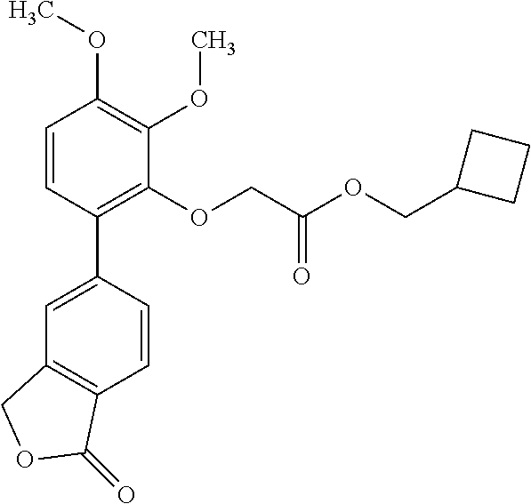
C1=C(C2=C(OCC(OCC3CCC3)=O)C(OC)=C(OC)C=C2)C=CC2=C1COC2=O
